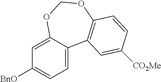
C1=C2C(=CC([BnO])=C1)OCOC1=C2C=C([CO2Me])C=C1
